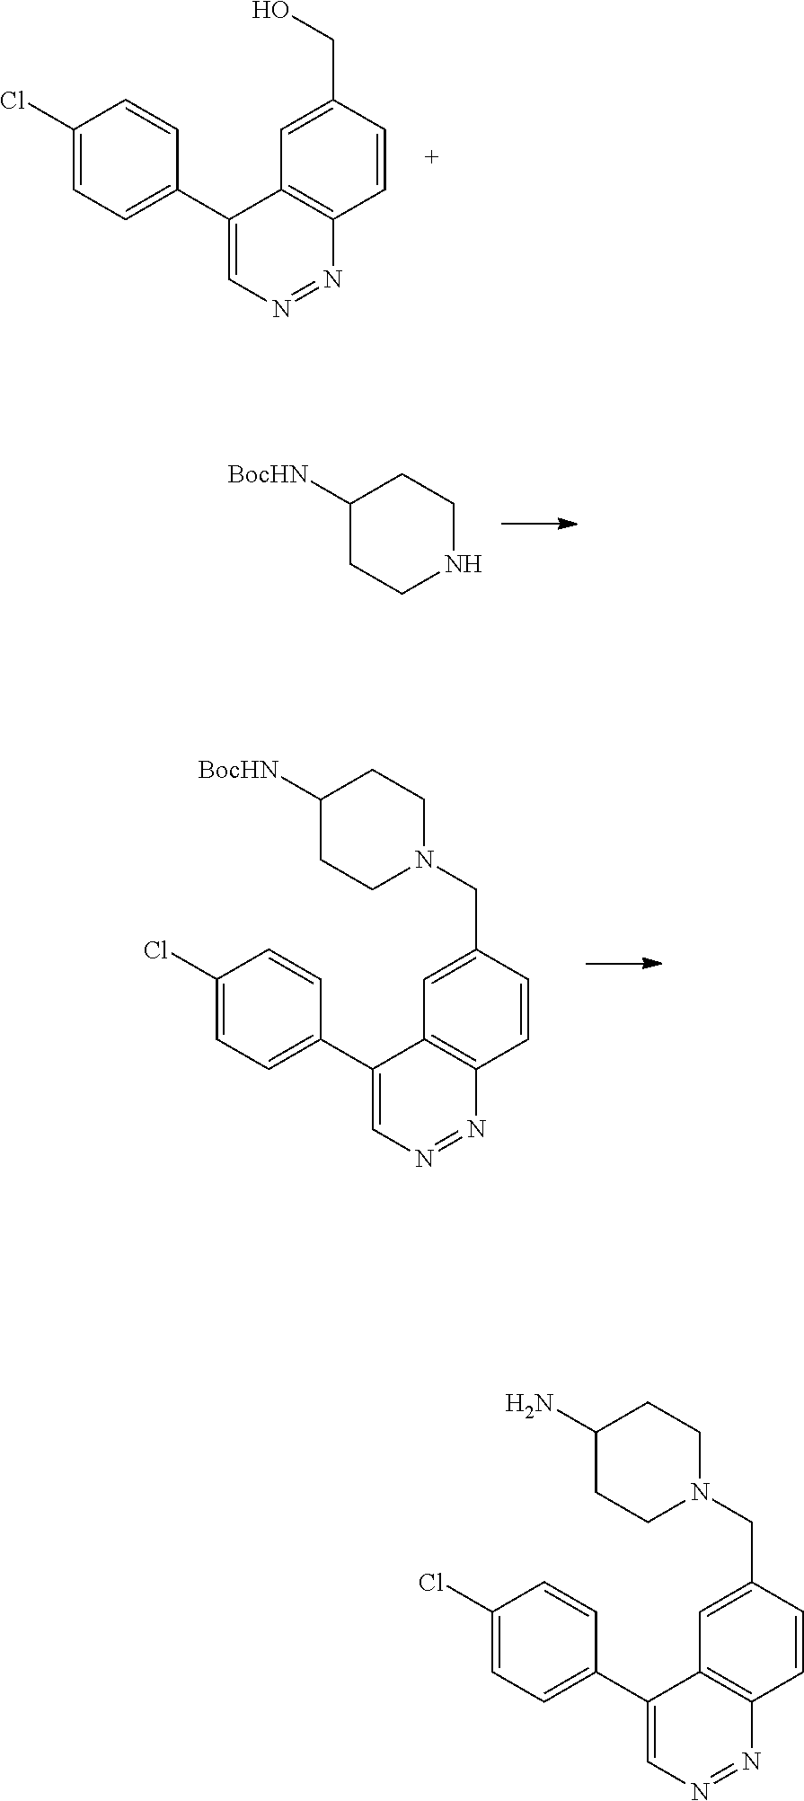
C1(C2=CC=C(Cl)C=C2)=CN=NC2=C1C=C(CO)C=C2.C1([BocHN])CCNCC1.C1(C2=CC=C(Cl)C=C2)=CN=NC2=C1C=C(CN1CCC([BocHN])CC1)C=C2.C1(C2=CC=C(Cl)C=C2)=CN=NC2=C1C=C(CN1CCC(N)CC1)C=C2
